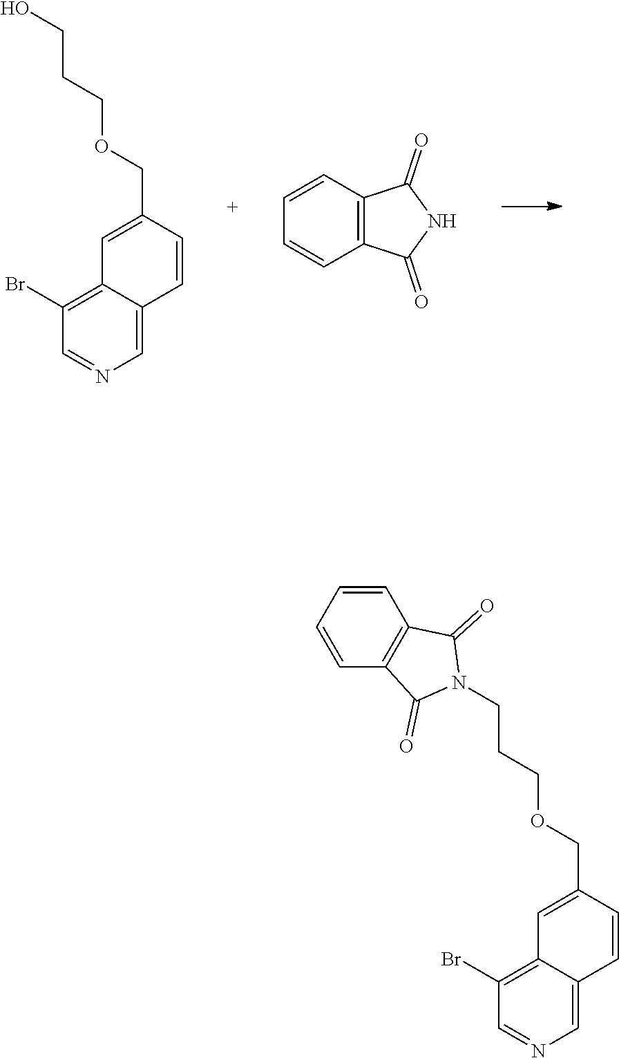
C1=C2C(=C(Br)C=N1)C=C(COCCCO)C=C2.C12=C(C=CC=C1)C(=O)NC2=O.C1=C2C(=C(Br)C=N1)C=C(COCCCN1C(=O)C3=C(C1=O)C=CC=C3)C=C2
